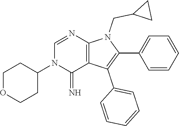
C1OCCC(N2C(=N)C3=C(N=C2)N(CC2CC2)C(C2=CC=CC=C2)=C3C2=CC=CC=C2)C1
